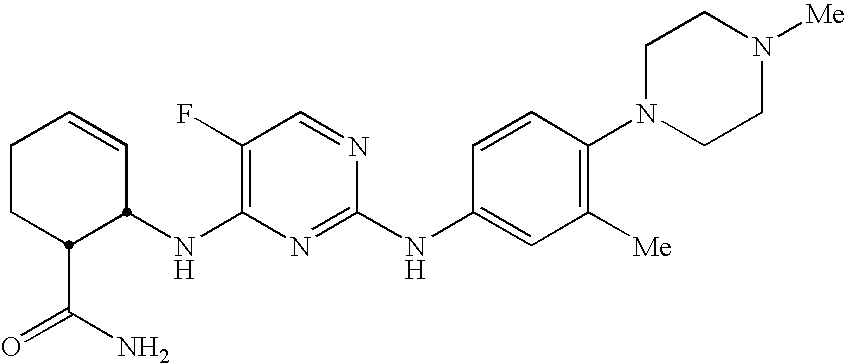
N(C1=C(F)C=NC(NC2=CC([Me])=C(N3CCN([Me])CC3)C=C2)=N1)C1C=CCCC1C(N)=O
